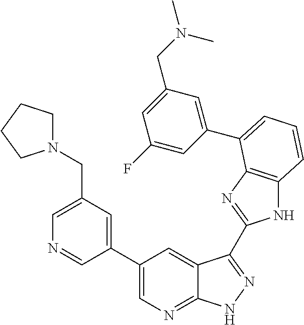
C1(C2=CN=C3C(=C2)C(C2=NC4=C(N2)C=CC=C4C2=CC(CN(C)C)=CC(F)=C2)=NN3)=CC(CN2CCCC2)=CN=C1
